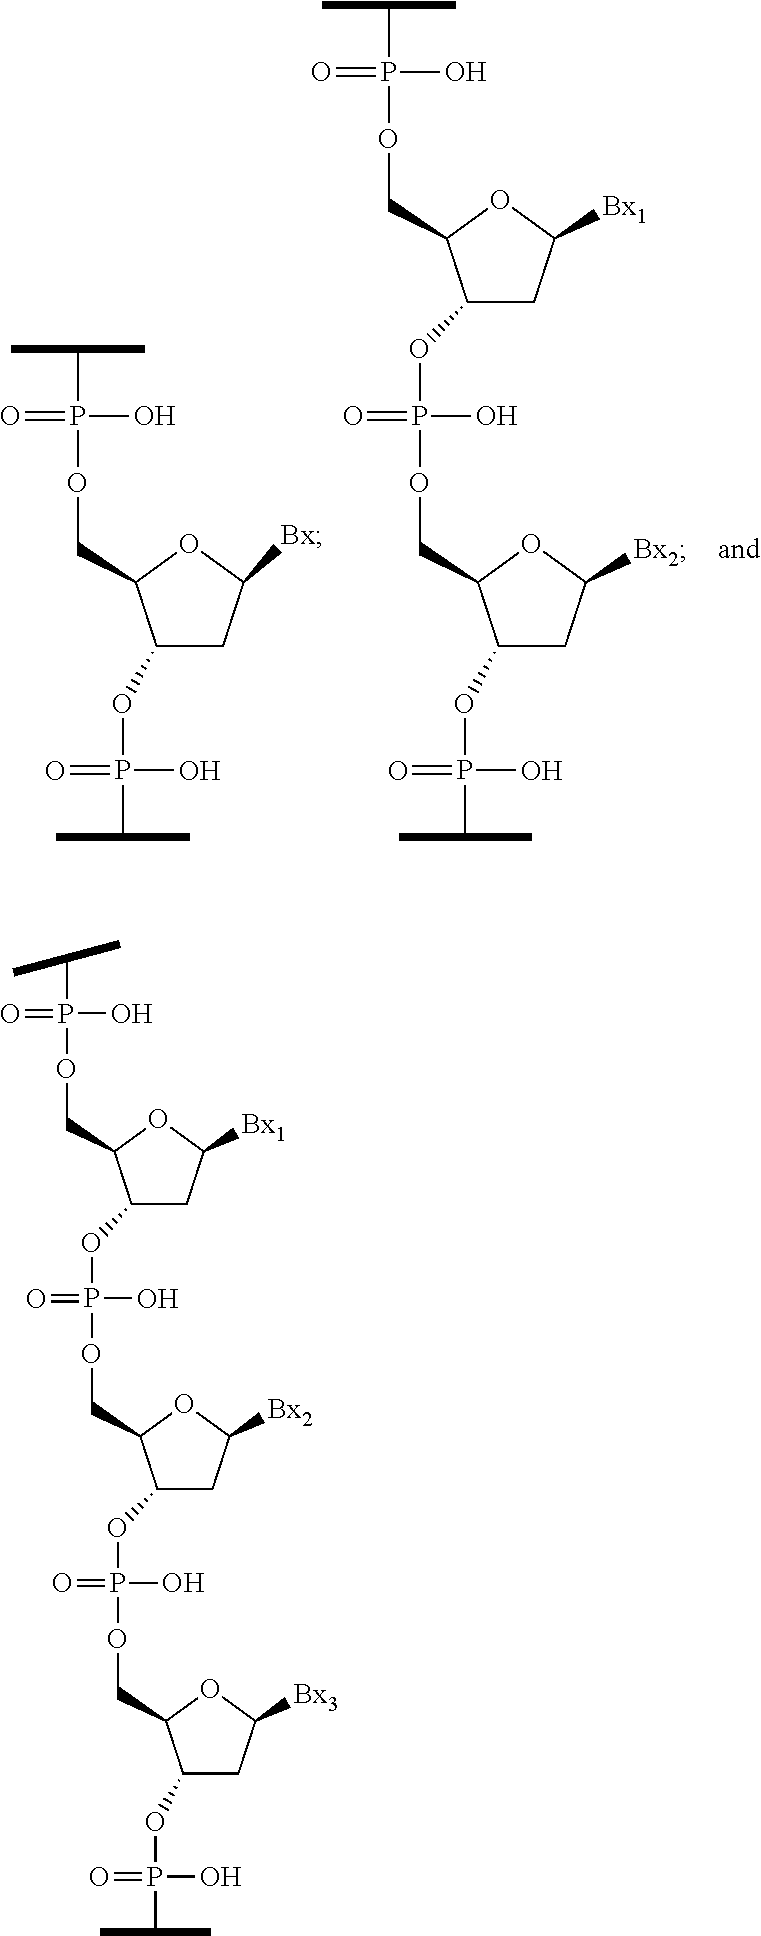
C1(OP(C(C)C)(O)=O)CC([Bx])OC1COP(C(C)C)(=O)O.C1(OP(C(C)C)(O)=O)CC([Bx2])OC1COP(OC1CC([Bx1])OC1COP(=O)(O)C(C)C)(=O)O.C1(OP(C(C)C)(O)=O)CC([Bx3])OC1COP(OC1CC([Bx2])OC1COP(=O)(O)OC1CC([Bx1])OC1COP(C(C)C)(=O)O)(=O)O
